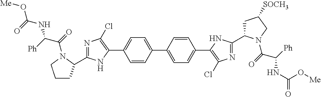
C1(C2=CC=C(C3=C(Cl)N=C(C4CC([SOCH3])CN4C(C([Ph])NC(=O)O[Me])=O)N3)C=C2)=CC=C(C2=C(Cl)N=C(C3CCCN3C(C(NC(=O)O[Me])[Ph])=O)N2)C=C1
